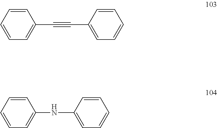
C1=C(C#CC2=CC=CC=C2)C=CC=C1.C1=C(NC2=CC=CC=C2)C=CC=C1
